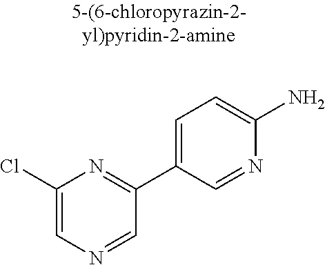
C1(Cl)=CN=CC(C2=CC=C(N)N=C2)=N1
